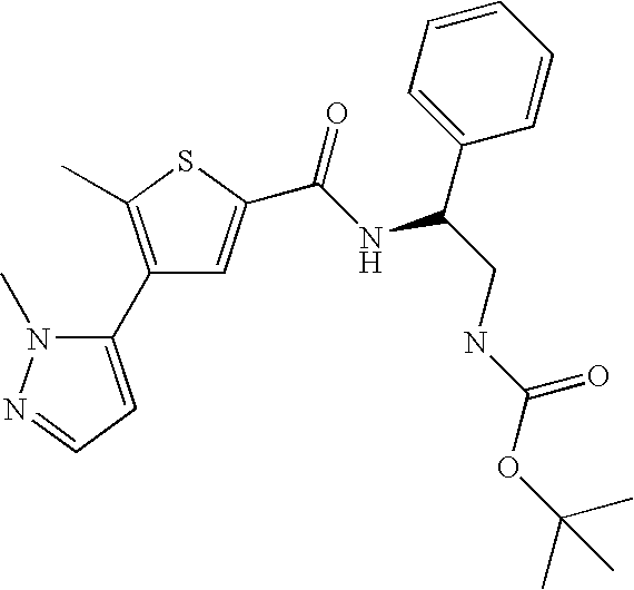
CC1=C(C2=CC=NN2C)C=C(C(NC(CNC(OC(C)(C)C)=O)C2=CC=CC=C2)=O)S1
